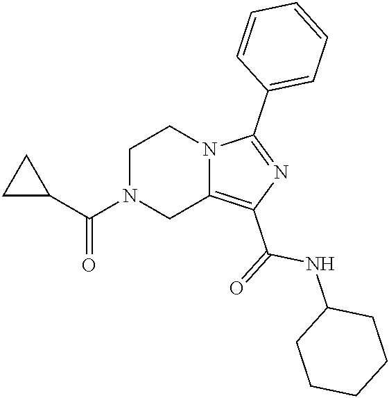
C1N(C(C2CC2)=O)CC2=C(C(=O)NC3CCCCC3)N=C(C3=CC=CC=C3)N2C1
